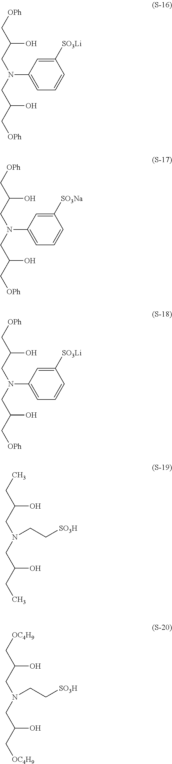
C(C(O)CN(C1=CC=CC([SO3Li])=C1)CC(O)C[OPh])[OPh].C(C(O)CN(C1=CC=CC([SO3Na])=C1)CC(O)C[OPh])[OPh].C(C(O)CN(C1=CC=CC([SO3Li])=C1)CC(O)C[OPh])[OPh].C(C(O)CN(CC[SO3H])CC(O)CC)C.C(C(O)CN(CC[SO3H])CC(O)C[OC4H9])[OC4H9]
